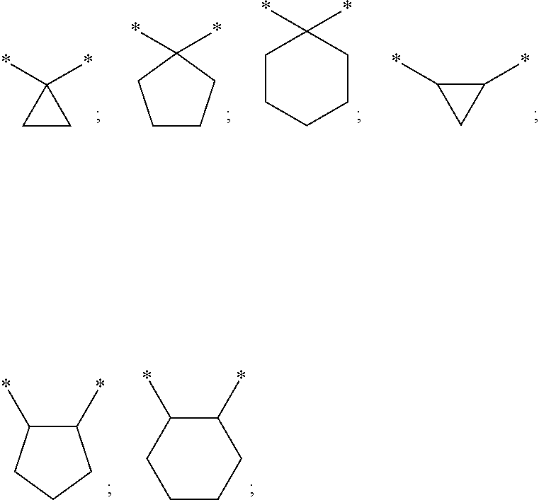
C1(*)(*)CC1.C1(*)CC1*.C1CCCCC1(*)*.C1CCC(*)(*)C1.C1(*)C(*)CCC1.C1(*)C(*)CCCC1
